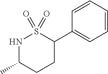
N1C(C)CCC(C2=CC=CC=C2)S1(=O)=O
